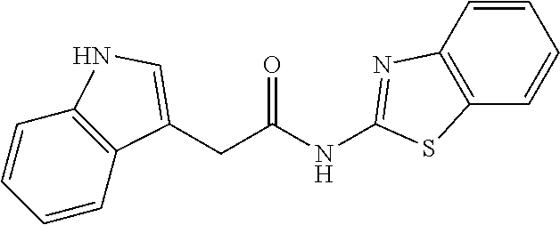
C(C(NC1=NC2=C(C=CC=C2)S1)=O)C1=CNC2=C1C=CC=C2
